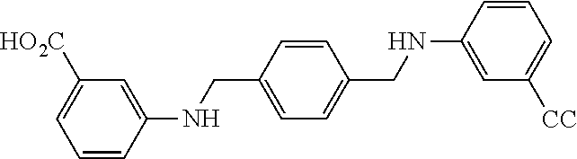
C1=CC(NCC2=CC=C(CNC3=CC([CC])=CC=C3)C=C2)=CC([HO2C])=C1
